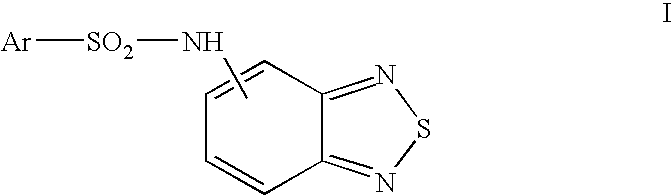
CN[SO2][Ar].C12=NSN=C1C=CC=C2
